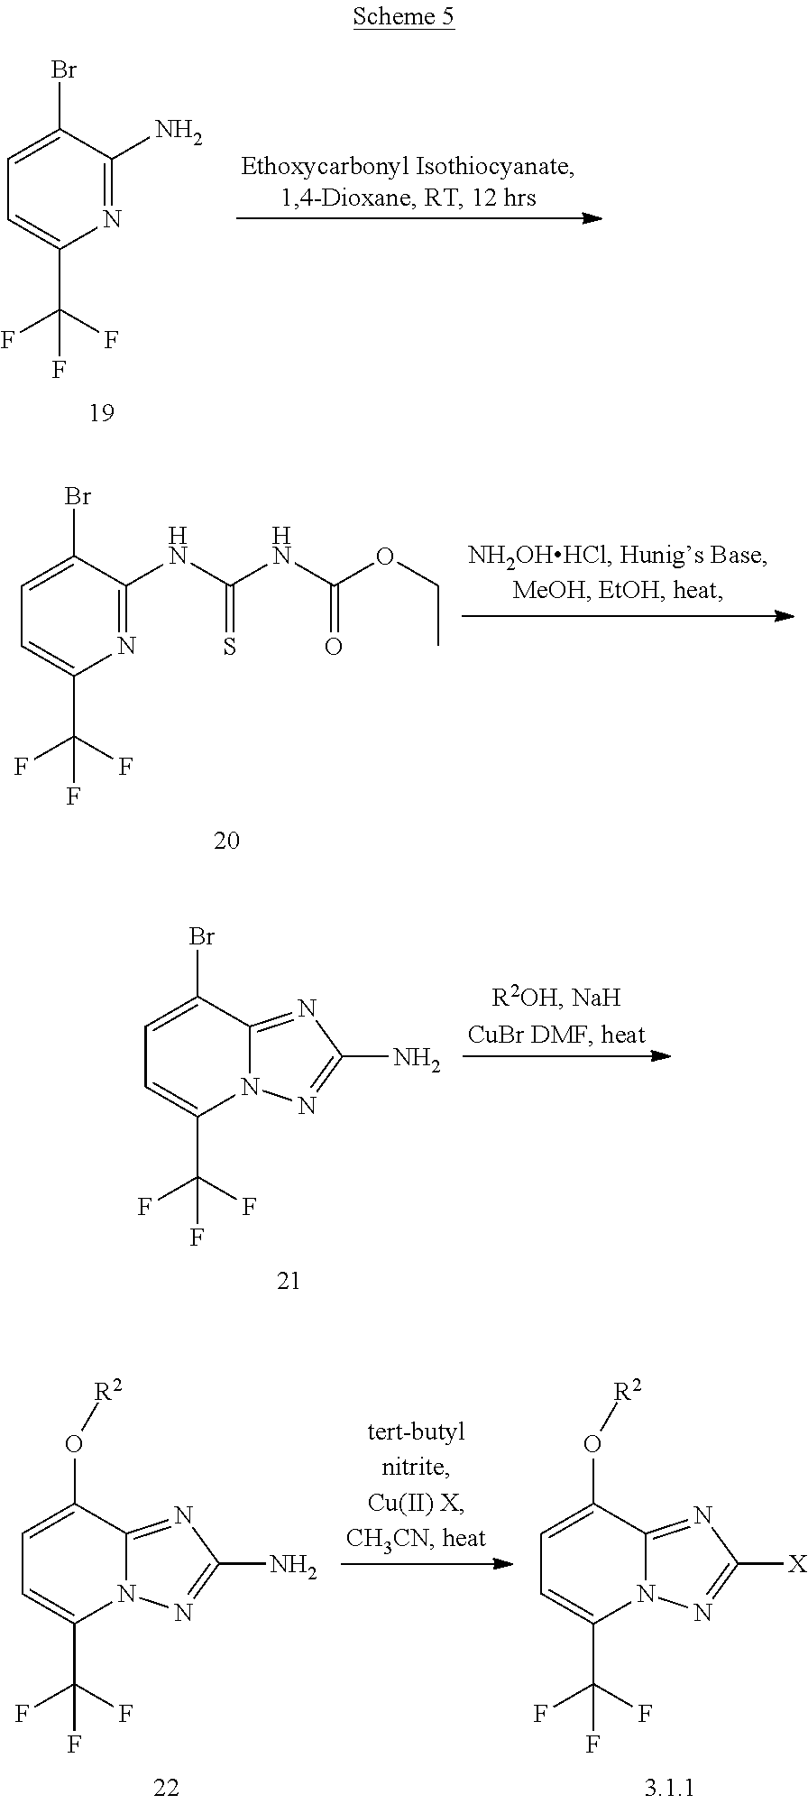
C1=C(Br)C(N)=NC(C(F)(F)F)=C1.C1=C(Br)C2=NC(N)=NN2C(C(F)(F)F)=C1.C1=C(O[R2])C2=NC(N)=NN2C(C(F)(F)F)=C1.C1=C(O[R2])C2=NC([X])=NN2C(C(F)(F)F)=C1.C1=C(Br)C(NC(NC(OCC)=O)=S)=NC(C(F)(F)F)=C1
